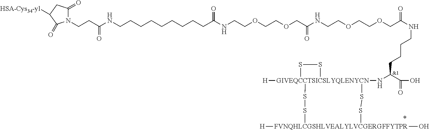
C(C(NCCCCCCCCCC(NCCOCCOCC(NCCOCCOCC(NCCCCC(N[GIVEQCCTSICSLYQLENYCN]12([H])(SS1)SS[FVNQHLCGSHLVEALYLVCGERGFFYTPR]([H])(O)SS2)C(=O)O)=O)=O)=O)=O)CN1C(=O)CC([HSA-Cys34-yl])C1=O
